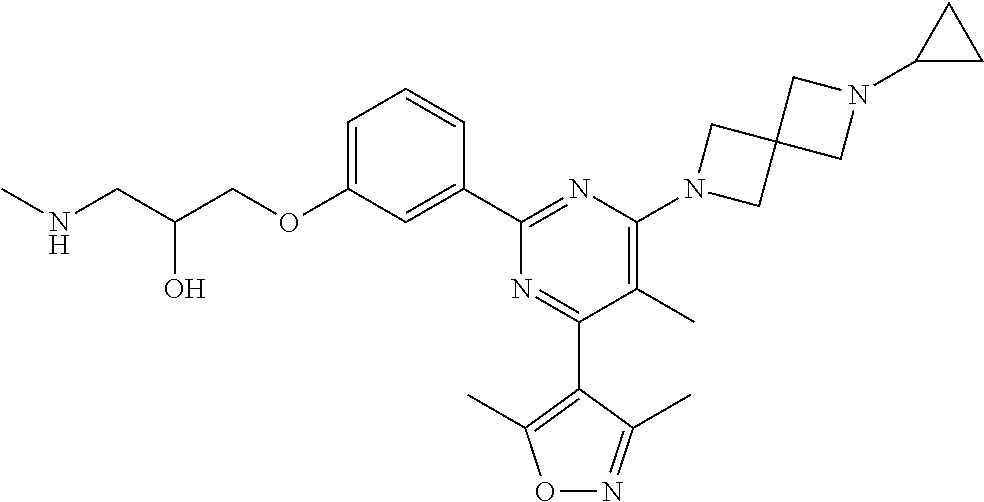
C1=C(OCC(CNC)O)C=C(C2=NC(N3CC4(C3)CN(C3CC3)C4)=C(C)C(C3=C(C)ON=C3C)=N2)C=C1
